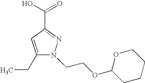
C1(CC)=CC(C(O)=O)=NN1CCOC1OCCCC1
